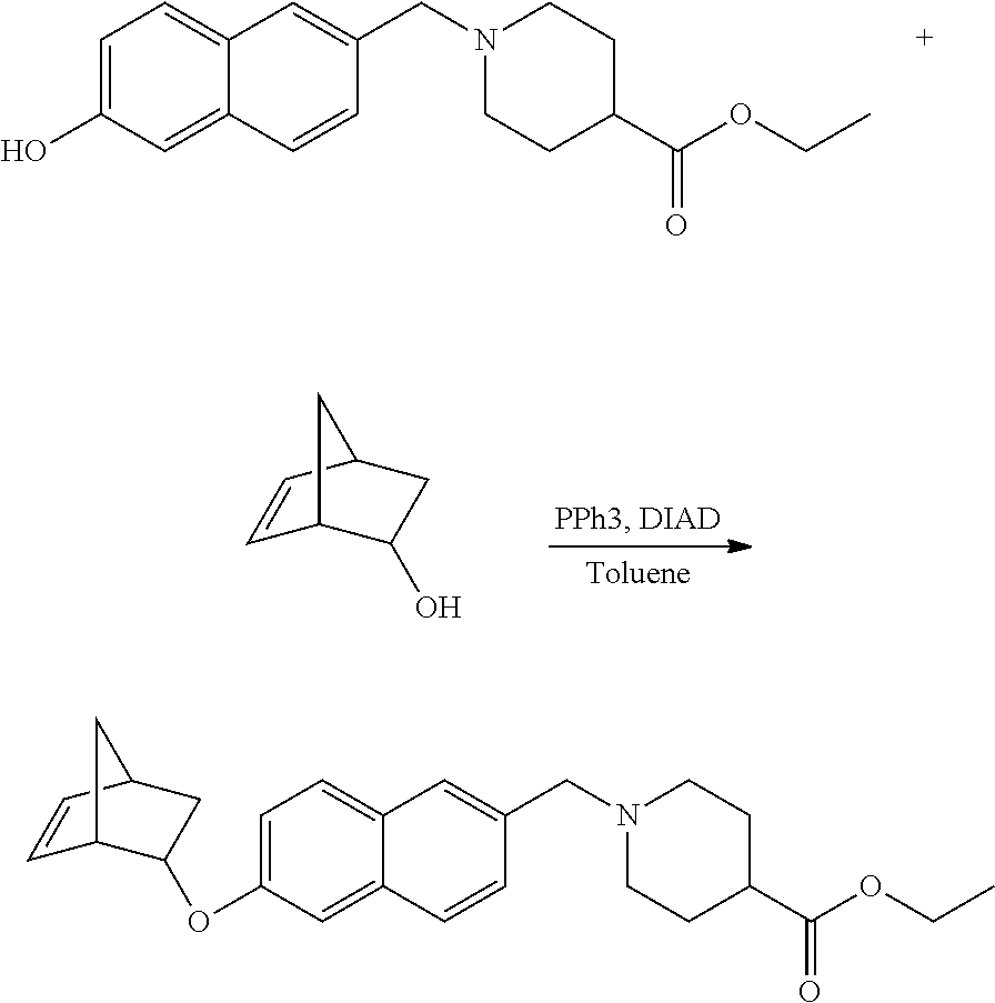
C1=C(O)C=C2C(=C1)C=C(CN1CCC(C(OCC)=O)CC1)C=C2.C1=CC2CC(O)C1C2.C1=CC2CC(OC3=CC=C4C(=C3)C=CC(CN3CCC(C(OCC)=O)CC3)=C4)C1C2
